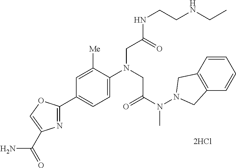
C1=C([Me])C(N(CC(N(N2CC3=C(C2)C=CC=C3)C)=O)CC(NCCNCC)=O)=CC=C1C1=NC(C(=O)N)=CO1
